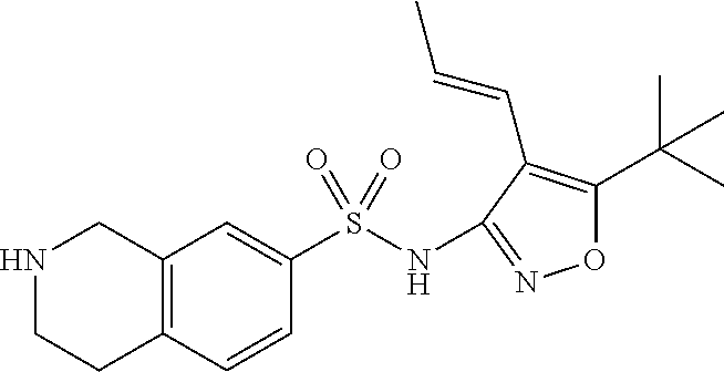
N1CCC2=C(C1)C=C(S(NC1=NOC(C(C)(C)C)=C1C=CC)(=O)=O)C=C2
